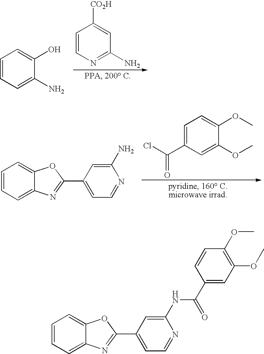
C1=CC=C(N)C(O)=C1.C1=CN=C(N)C=C1[CO2H].C1=CC=C2C(=C1)OC(C1=CC=NC(N)=C1)=N2.C1=C(C(=O)Cl)C=C(OC)C(OC)=C1.C1=CC=C2C(=C1)OC(C1=CC=NC(NC(=O)C3=CC(OC)=C(OC)C=C3)=C1)=N2
